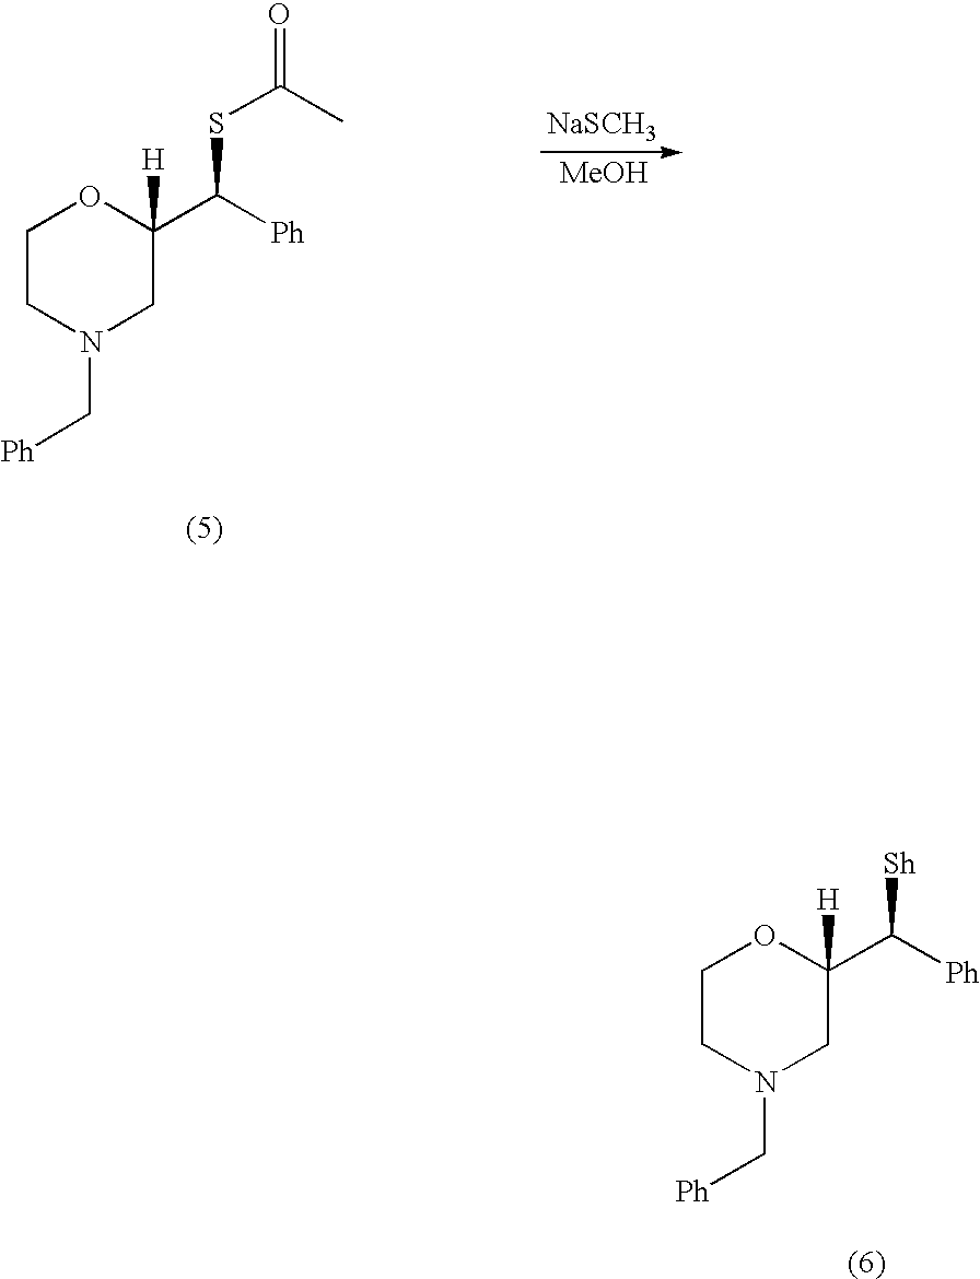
O1CCN(C[Ph])CC1(C([Ph])SC(C)=O)[H].[NaSCH3].[MeOH].O1CCN(C[Ph])CC1(C([Ph])[Sh])[H]
